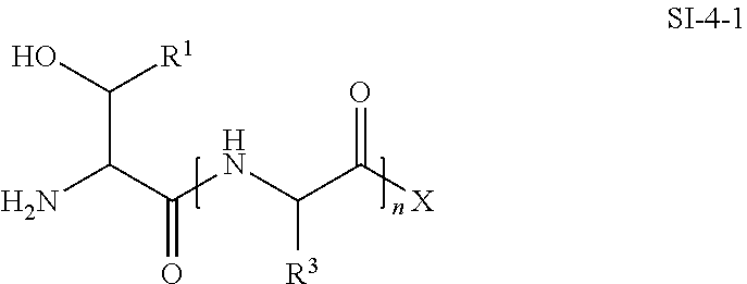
NC(C(NC(C([X])=O)[R3])=O)C([R1])O
